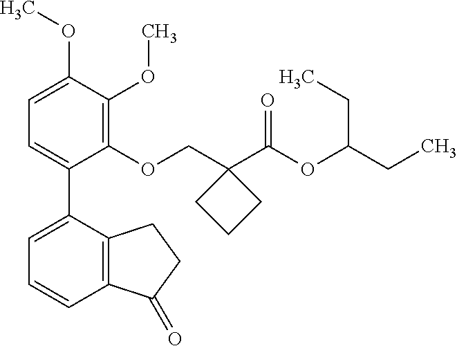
C1=C(OC)C(OC)=C(OCC2(C(OC(CC)CC)=O)CCC2)C(C2=CC=CC3=C2CCC3=O)=C1
